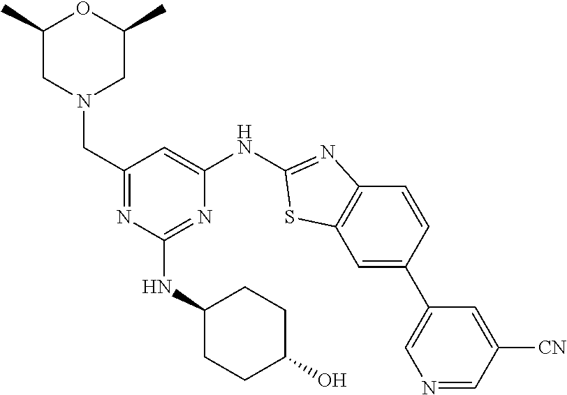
C1=C(C2=CN=CC([CN])=C2)C=CC2=C1SC(NC1=CC(CN3CC(C)OC(C)C3)=NC(NC3CCC(O)CC3)=N1)=N2
